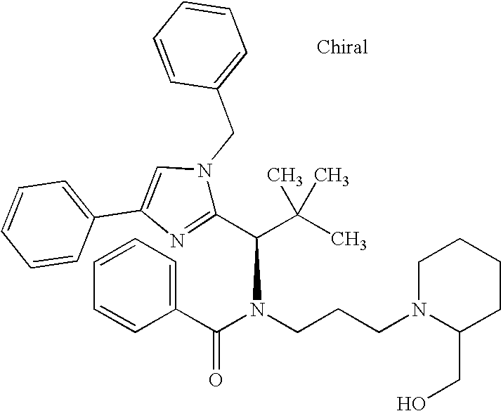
C1(C(C(C)(C)C)N(CCCN2C(CO)CCCC2)C(C2=CC=CC=C2)=O)=NC(C2=CC=CC=C2)=CN1CC1=CC=CC=C1
